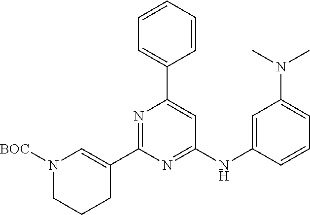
C1=CC=CC(C2=CC(NC3=CC(N(C)C)=CC=C3)=NC(C3=CN([BOC])CCC3)=N2)=C1
